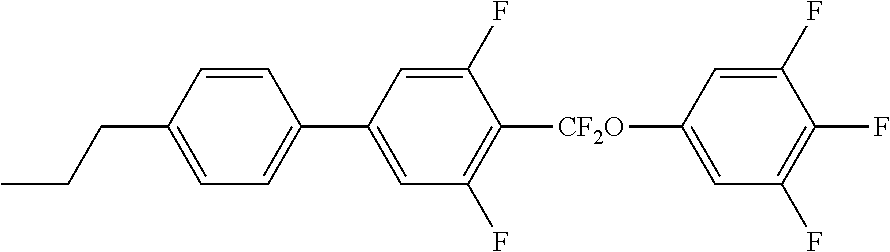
C1=C(CCC)C=CC(C2=CC(F)=C([CF2O]C3=CC(F)=C(F)C(F)=C3)C(F)=C2)=C1
